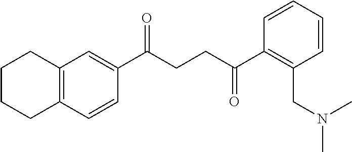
C1(C(CCC(C2=C(CN(C)C)C=CC=C2)=O)=O)=CC2=C(C=C1)CCCC2
